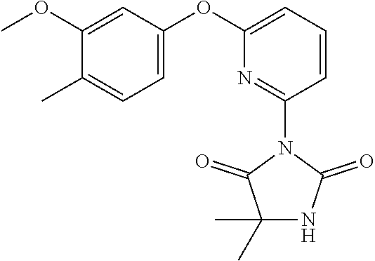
C1(OC)=CC(OC2=CC=CC(N3C(=O)C(C)(C)NC3=O)=N2)=CC=C1C
